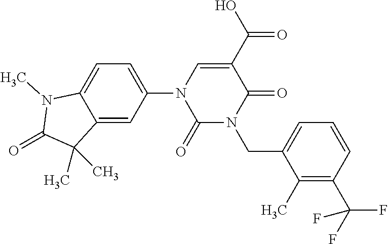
C12=CC(N3C(=O)N(CC4=CC=CC(C(F)(F)F)=C4C)C(=O)C(C(=O)O)=C3)=CC=C1N(C)C(=O)C2(C)C
